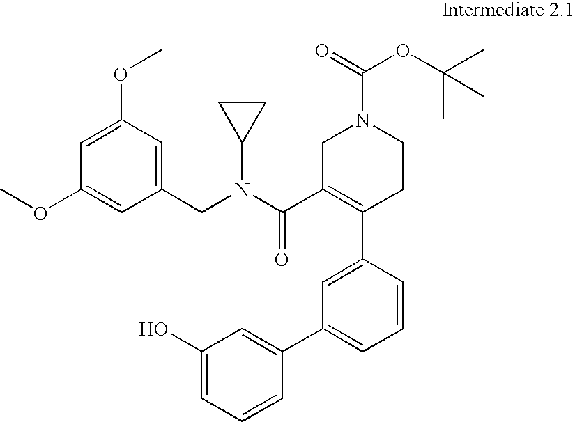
C1=C(OC)C=C(CN(C2CC2)C(C2=C(C3=CC(C4=CC(O)=CC=C4)=CC=C3)CCN(C(=O)OC(C)(C)C)C2)=O)C=C1OC
